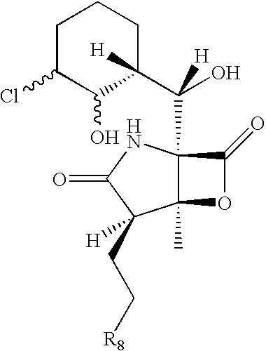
C12(C)C(C(C3([H])CCCC(Cl)C3O)(O)[H])(NC(=O)C1(CC[R8])[H])C(=O)O2
